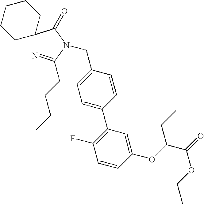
C1=C(CN2C(CCCC)=NC3(C2=O)CCCCC3)C=CC(C2=C(F)C=CC(OC(C(=O)OCC)CC)=C2)=C1
